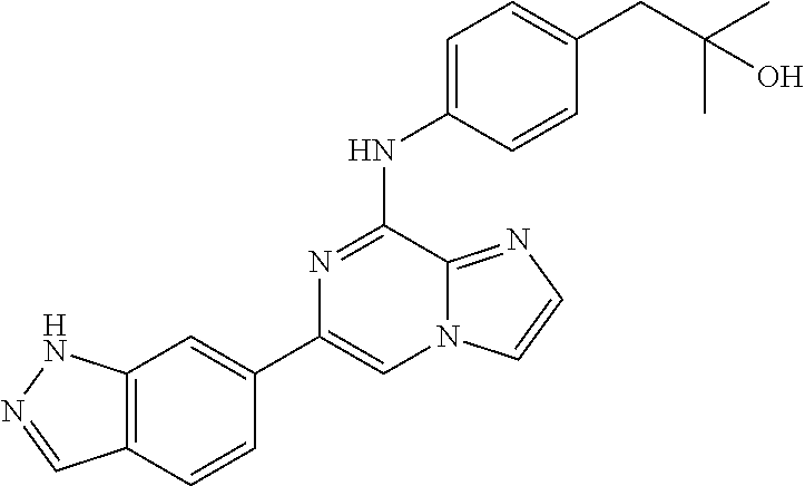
C1(C2=CC3=C(C=C2)C=NN3)=CN2C(=NC=C2)C(NC2=CC=C(CC(C)(C)O)C=C2)=N1
